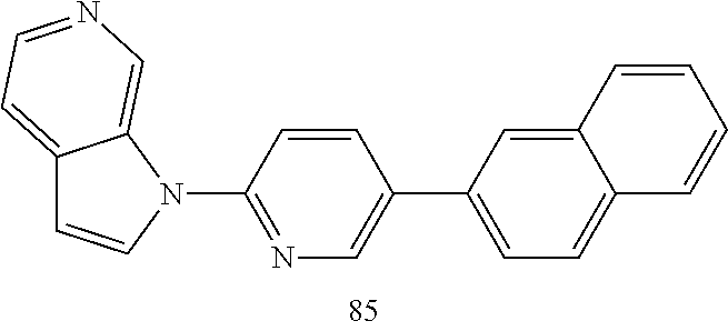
C12=CC=NC=C1N(C1=NC=C(C3=CC=C4C(=C3)C=CC=C4)C=C1)C=C2
